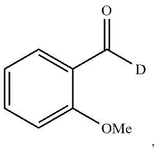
C1=CC=C(C([D])=O)C([OMe])=C1
